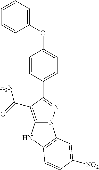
C12=C(C(N)=O)C(C3=CC=C(OC4=CC=CC=C4)C=C3)=NN1C1=C(N2)C=CC([NO2])=C1
